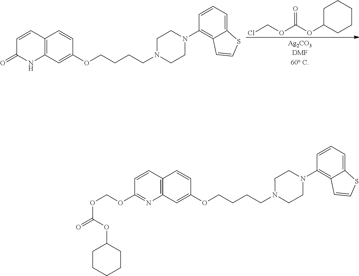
C1=CC2=C(NC1=O)C=C(OCCCCN1CCN(C3=C4C(=CC=C3)SC=C4)CC1)C=C2.ClCOC(=O)OC1CCCCC1.C1=CC2=C(N=C1OCOC(OC1CCCCC1)=O)C=C(OCCCCN1CCN(C3=C4C(=CC=C3)SC=C4)CC1)C=C2
